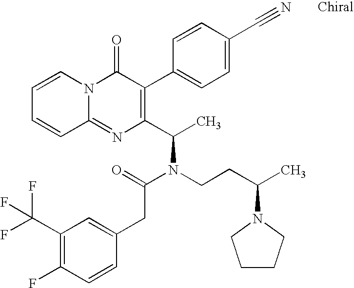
C12=NC(C(C)N(CCC(C)N3CCCC3)C(=O)CC3=CC(C(F)(F)F)=C(F)C=C3)=C(C3=CC=C(C#N)C=C3)C(=O)N1C=CC=C2
